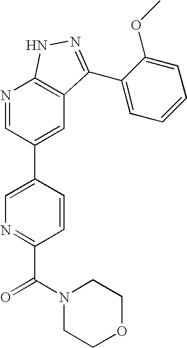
N1=CC(C2=CN=C(C(=O)N3CCOCC3)C=C2)=CC2=C1NN=C2C1=CC=CC=C1OC
